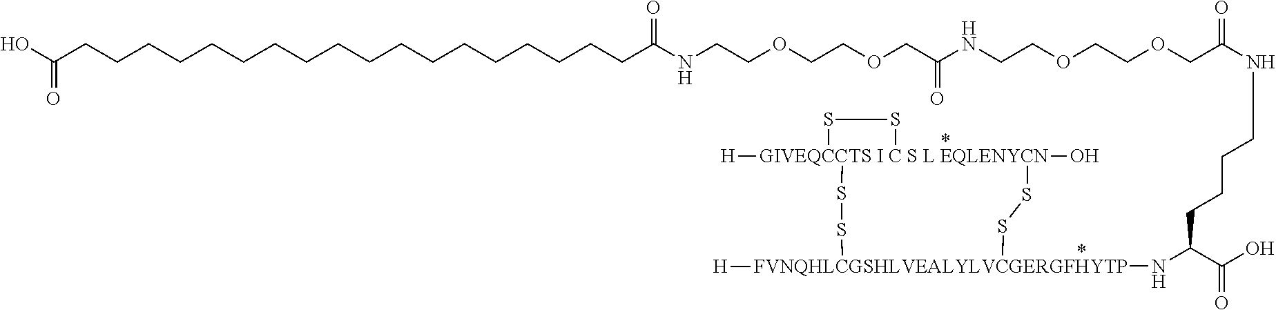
C(CCC(N[FVNQHLCGSHLVEALYLVCGERGFHYTP]1([H])SS[GIVEQCCTS I C S L EQLENYCN]2([H])(O)(SS1)SS2)C(=O)O)CNC(COCCOCCNC(COCCOCCNC(CCCCCCCCCCCCCCCCCCC(O)=O)=O)=O)=O
